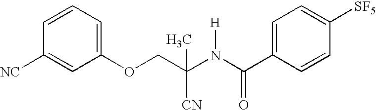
C1(OCC(N(C(C2=CC=C([SF5])C=C2)=O)[H])(C)[CN])=CC=CC([NC])=C1
